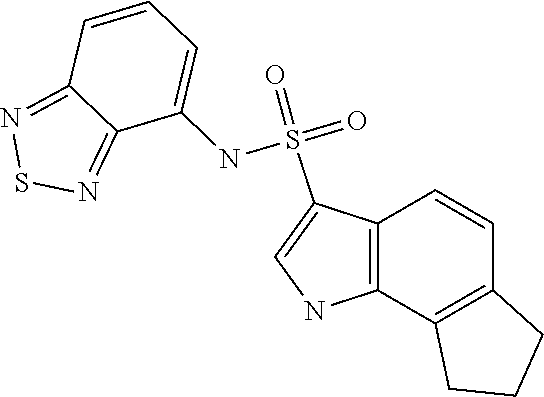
C1=CC2=C(C3=C1CCC3)NC=C2S(=O)(NC1=CC=CC2=NSN=C12)=O
